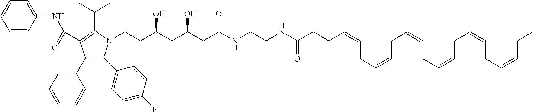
C1=CC(NC(=O)C2=C(C(C)C)N(CCC(CC(CC(NCCNC(CCC=CCC=CCC=CCC=CCC=CCC=CCC)=O)=O)O)O)C(C3=CC=C(F)C=C3)=C2C2=CC=CC=C2)=CC=C1
